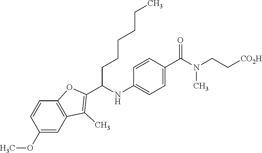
COC1=CC2=C(C=C1)OC(C(NC1=CC=C(C(=O)N(CC[CO2H])C)C=C1)CCCCCC)=C2C
